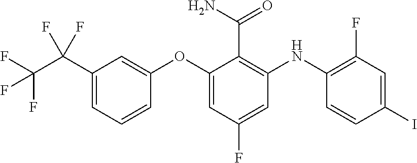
C(C(C1=CC=CC(OC2=CC(F)=CC(NC3=C(F)C=C(I)C=C3)=C2C(=O)N)=C1)(F)F)(F)(F)F
